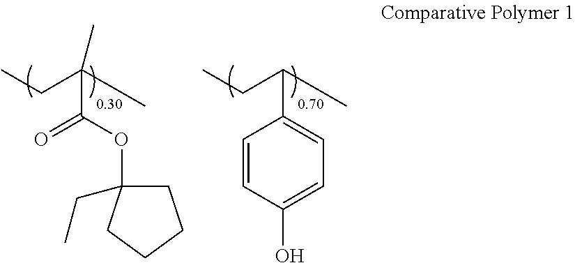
CCC(C)(C(=O)OC1(CC)CCCC1)C.CCC(C)C1=CC=C(O)C=C1
